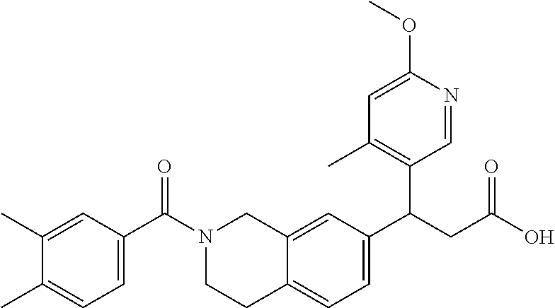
C12=CC=C(C(C3=C(C)C=C(OC)N=C3)CC(=O)O)C=C1CN(C(C1=CC=C(C)C(C)=C1)=O)CC2
